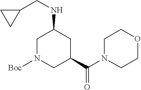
N(C1CN([Boc])CC(C(N2CCOCC2)=O)C1)CC1CC1
